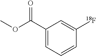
C1(C(OC)=O)=CC=CC([18F])=C1
